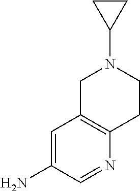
C1=C(N)C=NC2=C1CN(C1CC1)CC2
